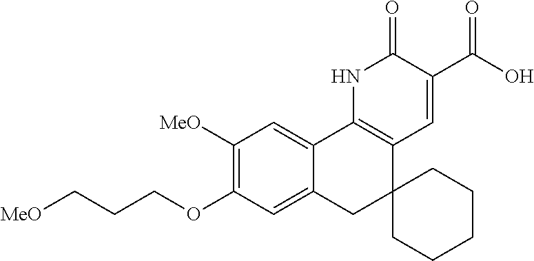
[MeO]CCCOC1=C([MeO])C=C2C(=C1)CC1(C3=C2NC(=O)C(C(O)=O)=C3)CCCCC1
